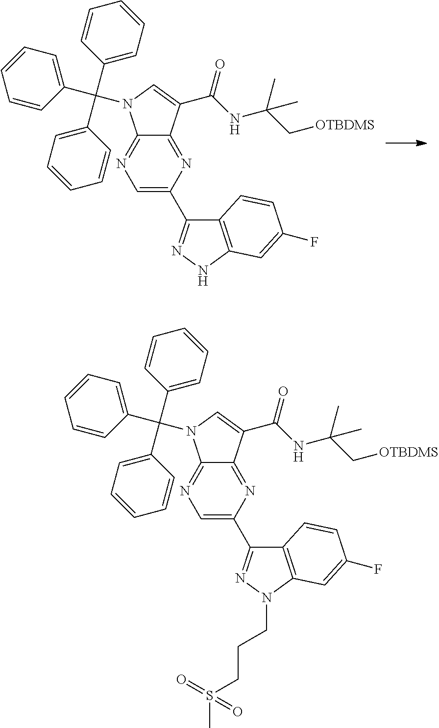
C1=C(C2=NNC3=C2C=CC(F)=C3)N=C2C(=N1)N(C(C1=CC=CC=C1)(C1=CC=CC=C1)C1=CC=CC=C1)C=C2C(NC(C[OTBDMS])(C)C)=O.C1=C(C2=NN(CCCS(C)(=O)=O)C3=C2C=CC(F)=C3)N=C2C(=N1)N(C(C1=CC=CC=C1)(C1=CC=CC=C1)C1=CC=CC=C1)C=C2C(NC(C[OTBDMS])(C)C)=O
